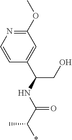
C1(OC)=NC=CC(C(NC(C(*)C)=O)CO)=C1
